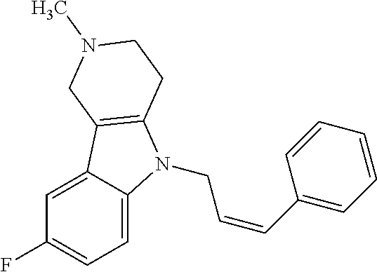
C1=C2C(=CC=C1F)N(CC=CC1=CC=CC=C1)C1=C2CN(C)CC1
